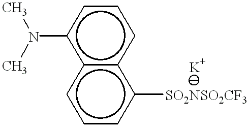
c12c(cccc1N(C)C)c([SO2NSO2CF3])ccc2
